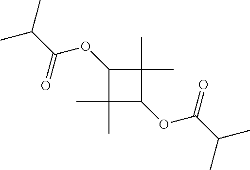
C1(OC(=O)C(C)C)C(C)(C)C(OC(=O)C(C)C)C1(C)C
